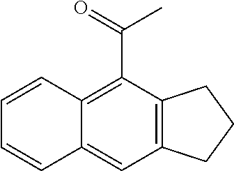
C1(C(=O)C)=C2C(=CC3=C1CCC3)C=CC=C2
